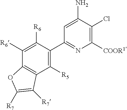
C1([R5])=C(C2=NC([COOR1])=C(Cl)C(N)=C2)C([R6])=C([R6])C2=C1C([R7])=C([R7])O2
